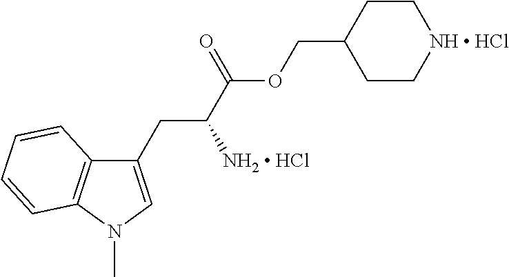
C1(CC(C(OCC2CC[NH  HCl]CC2)=O)[NH2  HCl])=CN(C)C2=C1C=CC=C2
